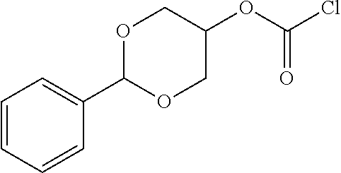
C1=CC=CC(C2OCC(OC(Cl)=O)CO2)=C1
